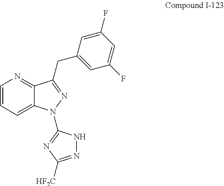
C1=CC=C2C(=N1)C(CC1=CC(F)=CC(F)=C1)=NN2C1=NC([HF2C])=NN1
